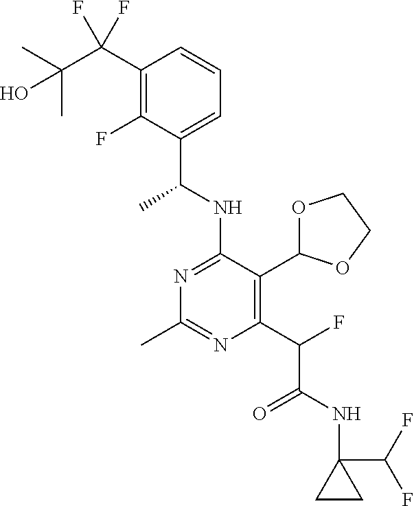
N1=C(NC(C)C2=CC=CC(C(F)(F)C(C)(C)O)=C2F)C(C2OCCO2)=C(C(C(=O)NC2(C(F)F)CC2)F)N=C1C
